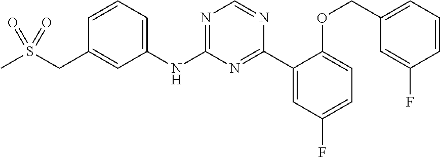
C1(NC2=NC=NC(C3=CC(F)=CC=C3OCC3=CC=CC(F)=C3)=N2)=CC=CC(CS(C)(=O)=O)=C1
